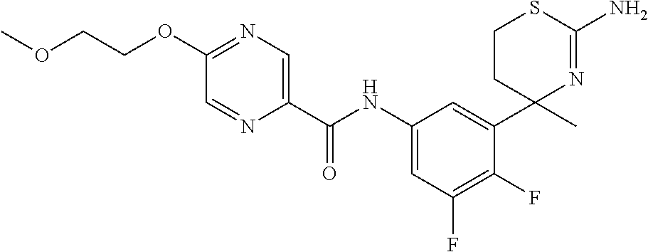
C1(OCCOC)=NC=C(C(NC2=CC(F)=C(F)C(C3(C)N=C(N)SCC3)=C2)=O)N=C1
